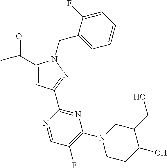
C1(C(=O)C)=CC(C2=NC(N3CCC(O)C(CO)C3)=C(F)C=N2)=NN1CC1=CC=CC=C1F
